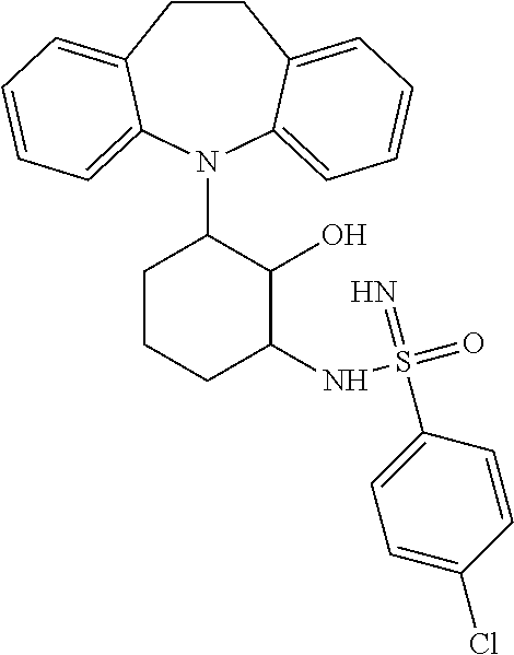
C1CC2=CC=CC=C2N(C2C(O)C(NS(=O)(=N)C3=CC=C(Cl)C=C3)CCC2)C2=CC=CC=C12
